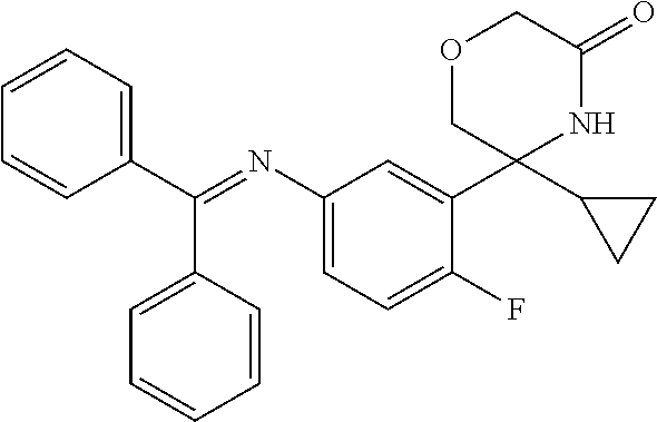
C1(N=C(C2=CC=CC=C2)C2=CC=CC=C2)=CC=C(F)C(C2(C3CC3)NC(=O)COC2)=C1
